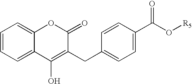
C1=CC=C2C(=C1)C(O)=C(CC1=CC=C(C(O[R5])=O)C=C1)C(=O)O2
